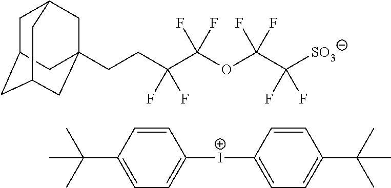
C1C2CC3CC(CCC(C(OC(C(F)(F)[SO3])(F)F)(F)F)(F)F)(CC1C3)C2.[I+](C1=CC=C(C(C)(C)C)C=C1)C1=CC=C(C(C)(C)C)C=C1
